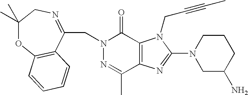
N1=C(C)C2=C(C(=O)N1CC1=NCC(C)(C)OC3=C1C=CC=C3)N(CC#CC)C(N1CC(N)CCC1)=N2
